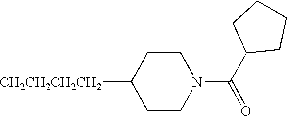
[CH2CH2CH2CH2]C1CCN(C(C2CCCC2)=O)CC1
